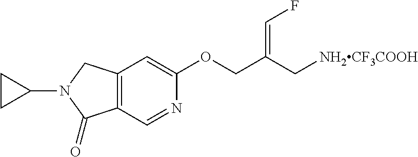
C12=C(C=NC(OCC(C[NH2CF3COOH])=CF)=C1)C(=O)N(C1CC1)C2
